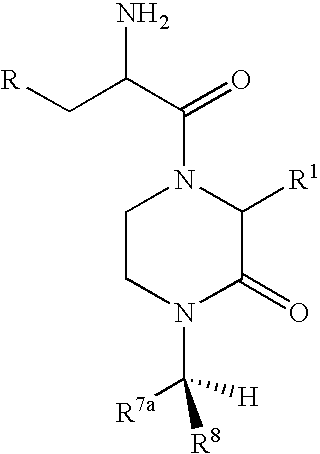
NC(C[R])C(N1CCN(C([R7a])([R8])[H])C(=O)C1[R1])=O
